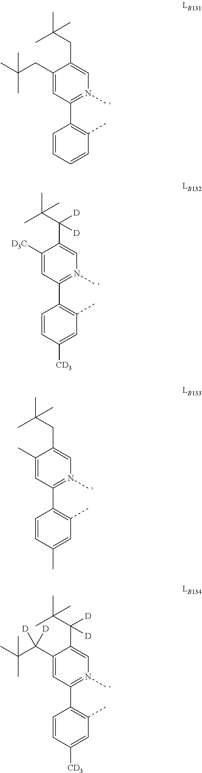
C1(CC(C)(C)C)=CC(C2=C(C)C=CC=C2)=N(C)C=C1CC(C)(C)C.C1([D3C])=CC(C2=C(C)C=C([CD3])C=C2)=N(C)C=C1C([D])(C(C)(C)C)[D].C1(C)=CC(C2=C(C)C=C(C)C=C2)=N(C)C=C1CC(C)(C)C.C1(C(C(C)(C)C)([D])[D])=CC(C2=C(C)C=C([CD3])C=C2)=N(C)C=C1C(C(C)(C)C)([D])[D]
